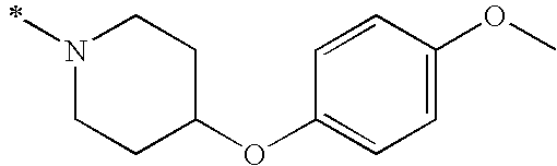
N1(C)CCC(OC2=CC=C(OC)C=C2)CC1
